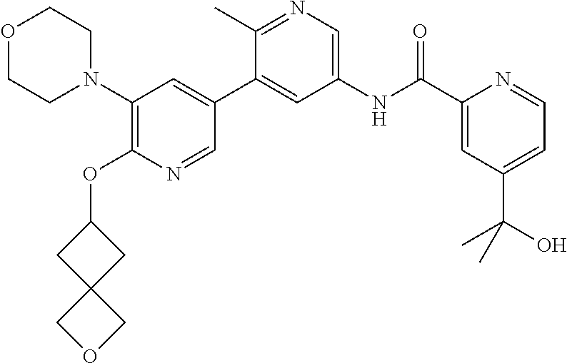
O1CCN(C2=C(OC3CC4(C3)COC4)N=CC(C3=CC(NC(C4=CC(C(C)(O)C)=CC=N4)=O)=CN=C3C)=C2)CC1
